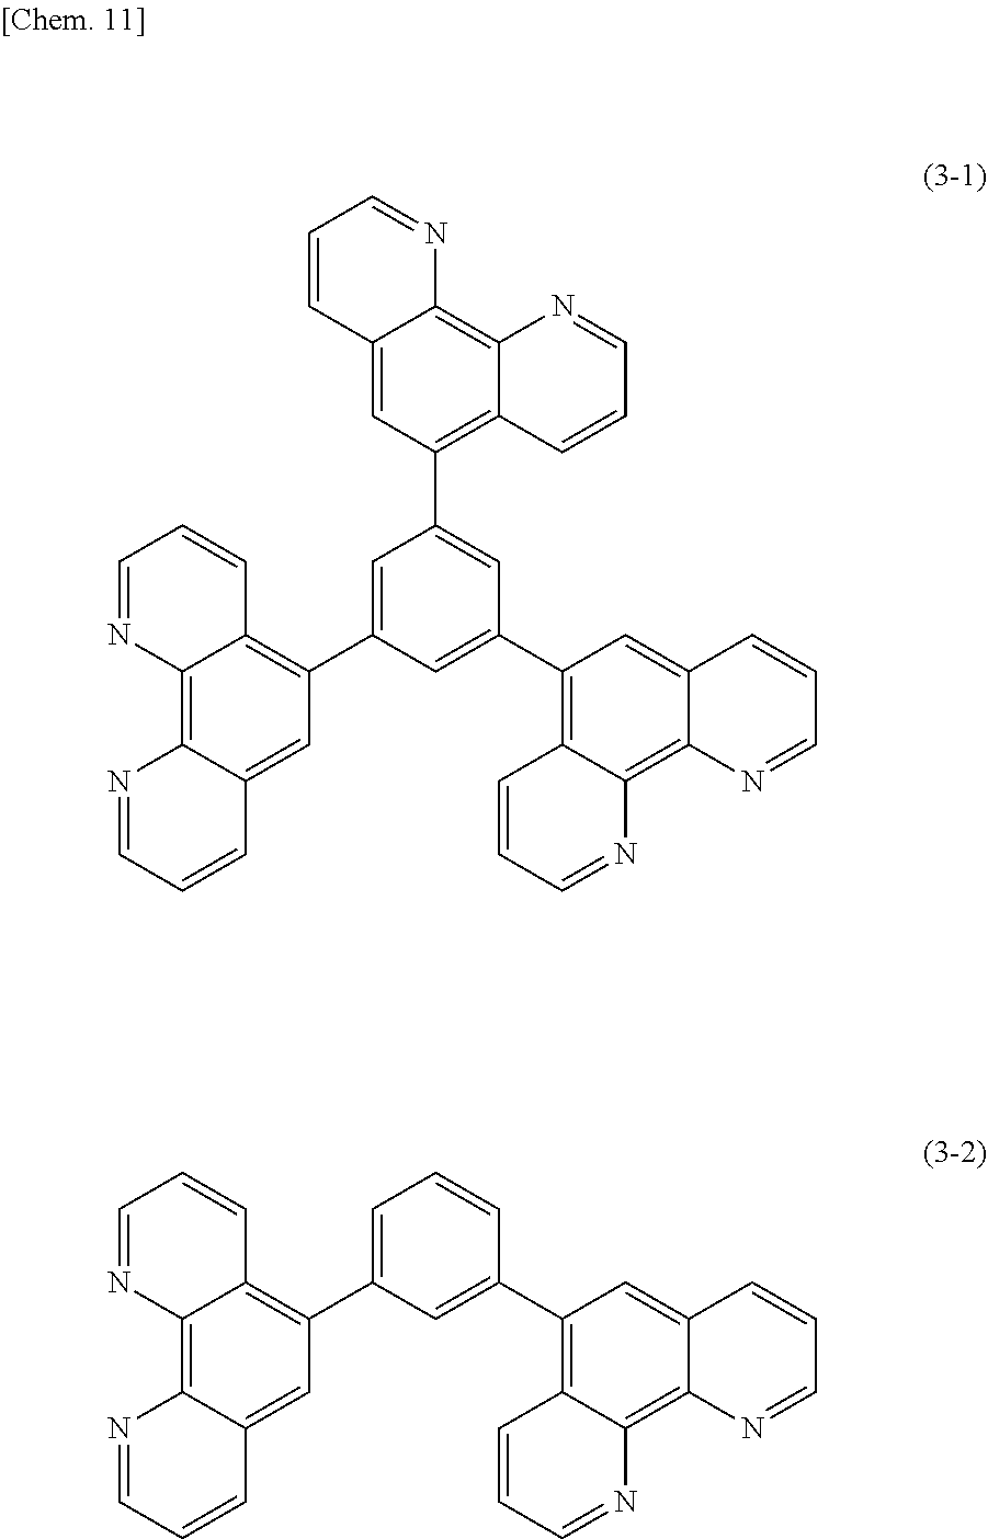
C1=C(C2=C3C(=C4C(=C2)C=CC=N4)N=CC=C3)C=C(C2=C3C(=C4C(=C2)C=CC=N4)N=CC=C3)C=C1C1=C2C(=C3C(=C1)C=CC=N3)N=CC=C2.C1=C(C2=C3C(=C4C(=C2)C=CC=N4)N=CC=C3)C=C(C2=C3C(=C4C(=C2)C=CC=N4)N=CC=C3)C=C1
